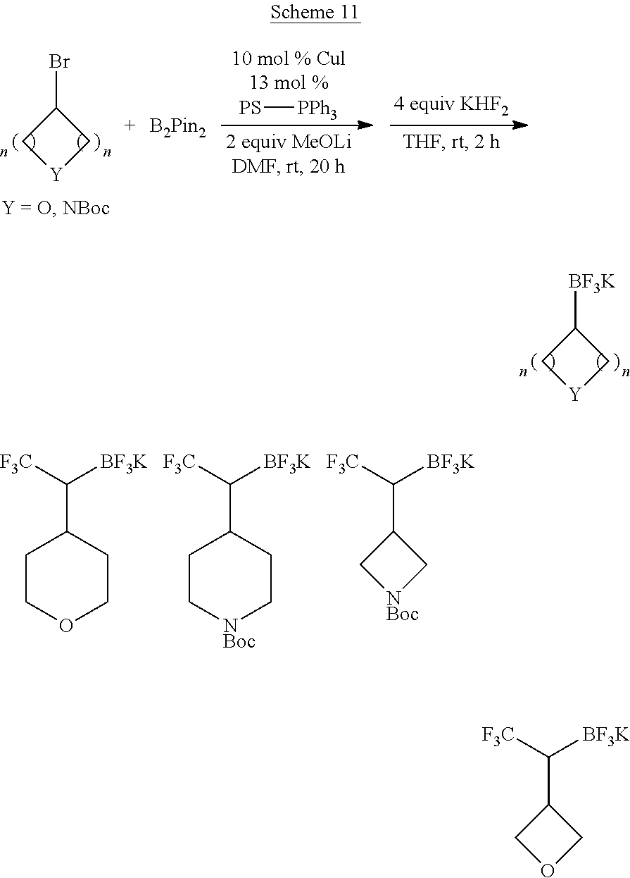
C1(Br)C[Y]C1.[PPh3][PS].C1([BF3K])C[Y]C1.C1COCCC1C([F3C])[BF3K].C1C[NBoc]CCC1C([F3C])[BF3K].C1(C([F3C])[BF3K])C[NBoc]C1.C1(C([F3C])[BF3K])COC1
